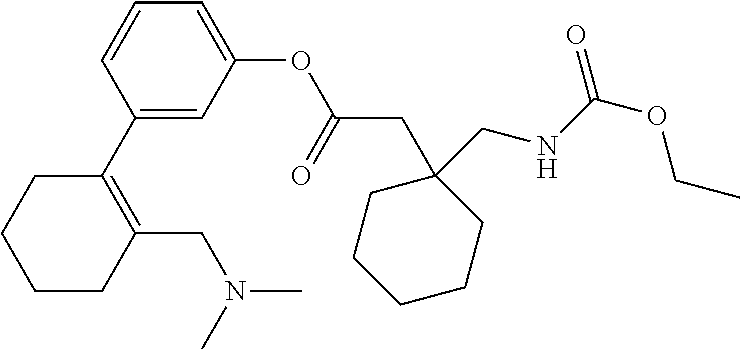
C1(C2=C(CN(C)C)CCCC2)=CC(OC(CC2(CNC(OCC)=O)CCCCC2)=O)=CC=C1
